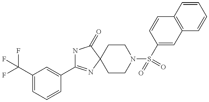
C1(C(F)(F)F)=CC=CC(C2=NC3(C(=O)N2)CCN(S(=O)(C2=CC4=C(C=C2)C=CC=C4)=O)CC3)=C1
